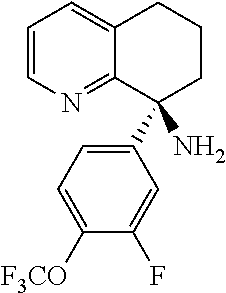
C1=CN=C2C(=C1)CCCC2(C1=CC=C([F3CO])C(F)=C1)N
